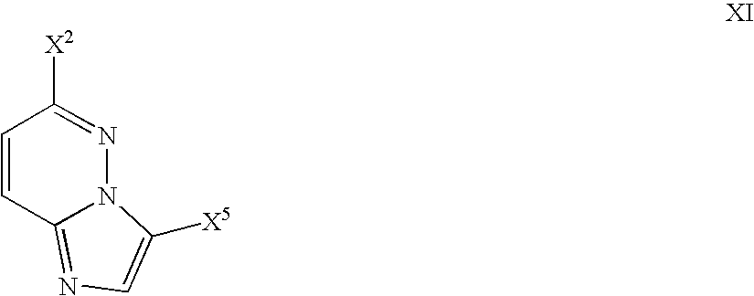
C1=CC2=NC=C([X5])N2N=C1[X2]
